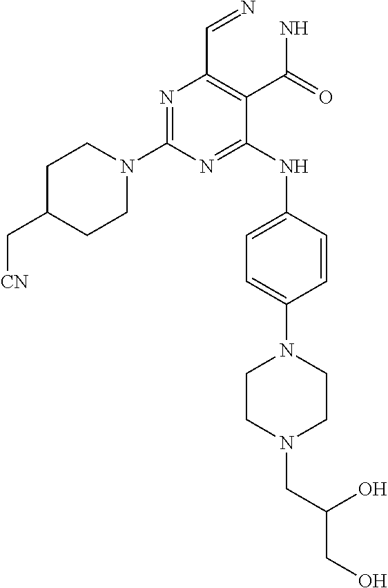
N1=C(N2CCC(C[CN])CC2)N=C(NC2=CC=C(N3CCN(CC(CO)O)CC3)C=C2)C(C(N)=O)=C1C=N
